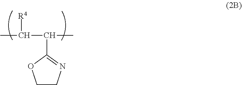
C1CN=C(C(C)C([R4])C)O1
